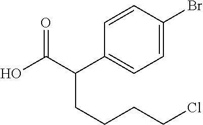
C1=CC(Br)=CC=C1C(C(O)=O)CCCCCl
